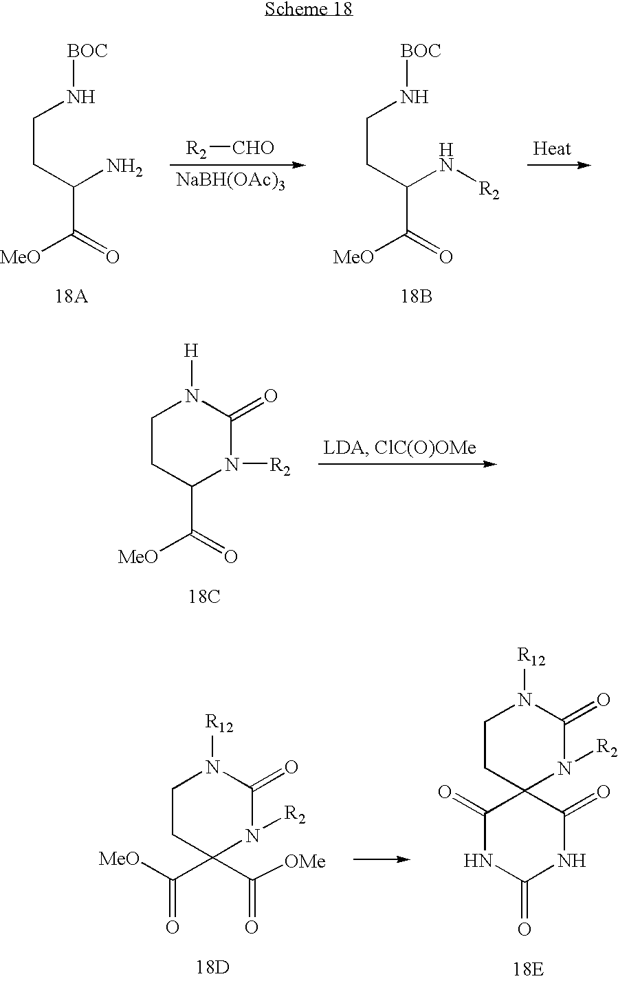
[BOC]NCCC(N)C(=O)[MeO].[R2][CHO].[NaBH(OAc)3].[BOC]NCCC(N[R2])C(=O)[MeO].[18B].C1CC(C([MeO])=O)N([R2])C(=O)N1[H].[18C].[MeO]C(C1(C([OMe])=O)N([R2])C(=O)N([R12])CC1)=O.[18D].C1CC2(N([R2])C(=O)N1[R12])C(=O)NC(=O)NC2=O.[18E]
